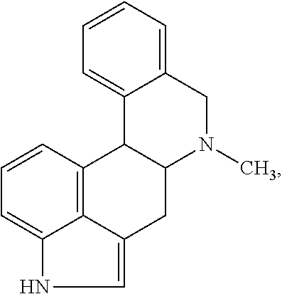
C1=CC=C2C(=C1)C1C(N(C)C2)CC2=CNC3=CC=CC1=C23
